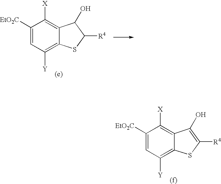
C1([EtO2C])=CC([Y])=C2C(=C1[X])C(O)C([R4])S2.C1([EtO2C])=CC([Y])=C2C(=C1[X])C(O)=C([R4])S2
